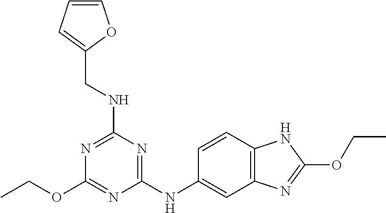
C1(NC2=CC3=C(C=C2)NC(OCC)=N3)=NC(NCC2=CC=CO2)=NC(OCC)=N1
